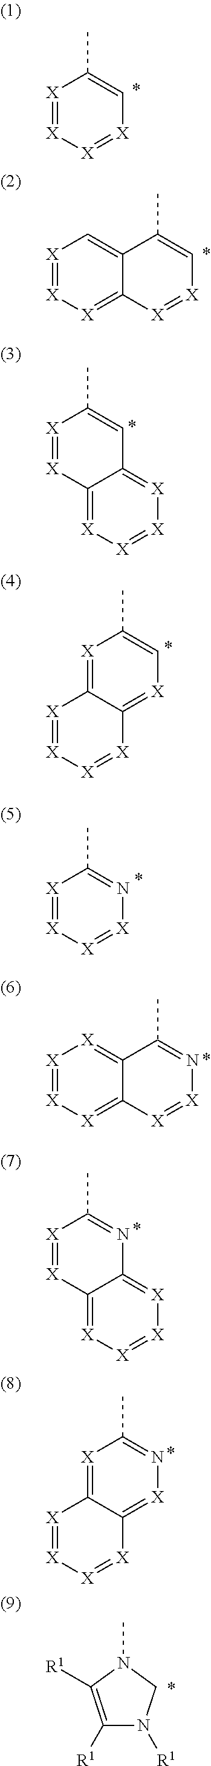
[X]1=[X][X]=[X]C=C1C.[X]1=[X][X]=C2C(=C1)C(C)=C[X]=[X]2.C12=[X][X]=[X][X]=C1C=C(C)[X]=[X]2.[X]1=[X][X]=[X]C2=[X]C=C(C)[X]=C12.[X]1=[X][X]=[X]N=C1C.[X]1=[X][X]=C2C(=[X]1)C(C)=N[X]=[X]2.C12=[X][X]=[X][X]=C1N=C(C)[X]=[X]2.[X]1=[X][X]=[X]C2=[X]N=C(C)[X]=C12.C1([R1])=C([R1])N(C)CN1[R1]
